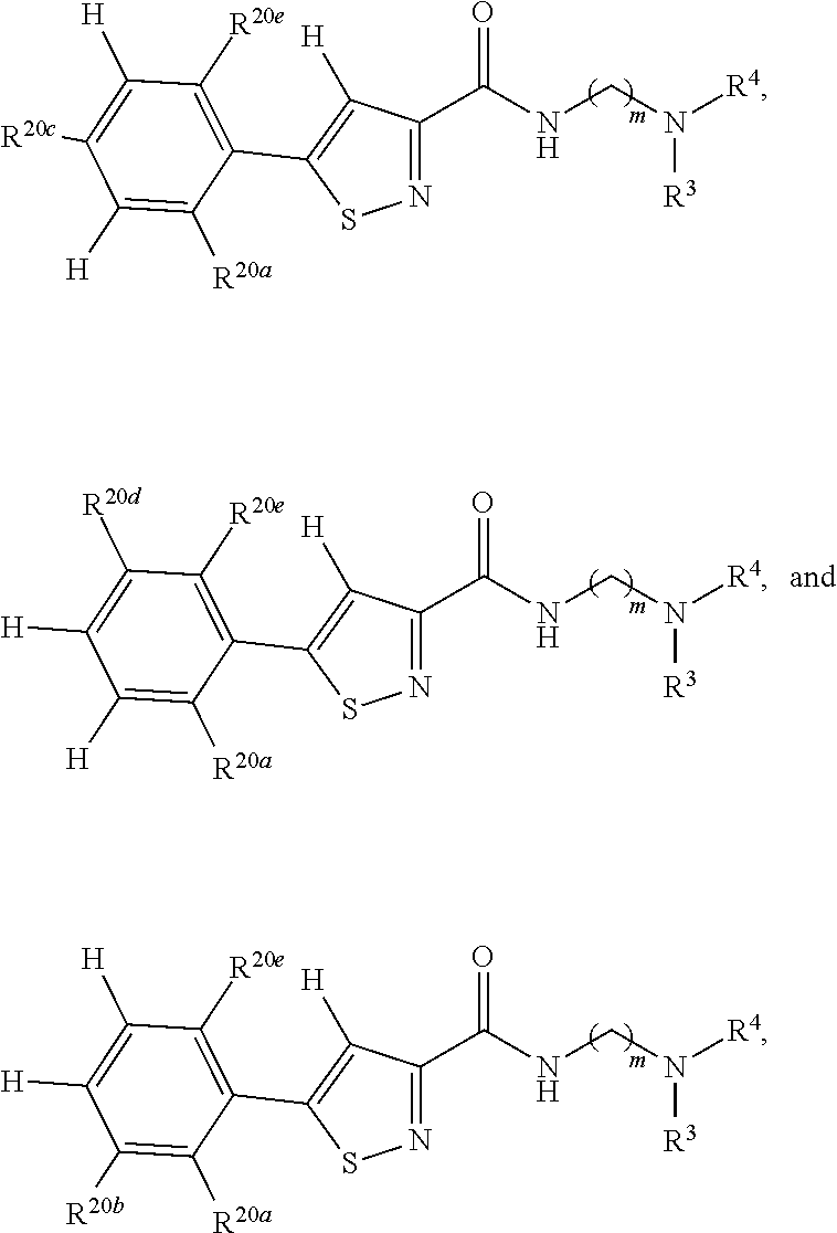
N1=C(C(NCN([R4])[R3])=O)C([H])=C(C2=C([R20e])C([H])=C([R20c])C([H])=C2[R20a])S1.N1=C(C(NCN([R4])[R3])=O)C([H])=C(C2=C([R20e])C([H])=C([H])C([R20b])=C2[R20a])S1.N1=C(C(NCN([R4])[R3])=O)C([H])=C(C2=C([R20e])C([R20d])=C([H])C([H])=C2[R20a])S1
